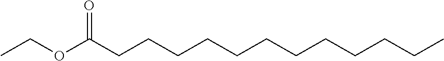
O=C(CCCCCCCCCCCC)OCC
